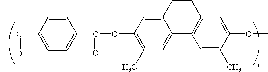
C(C)(=O)C1=CC=C(C(=O)OC2=C(C)C=C3C(=C2)CCC2=C3C=C(C)C(OC)=C2)C=C1
